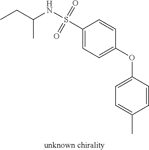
C(C)(CC)NS(C1=CC=C(OC2=CC=C(C)C=C2)C=C1)(=O)=O
